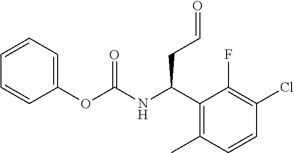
C1(OC(NC(C2=C(C)C=CC(Cl)=C2F)CC=O)=O)=CC=CC=C1
